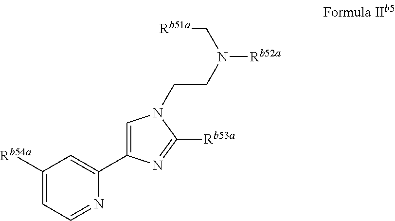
C1([Rb54a])=CC=NC(C2=CN(CCN(C[Rb51a])[Rb52a])C([Rb53a])=N2)=C1
